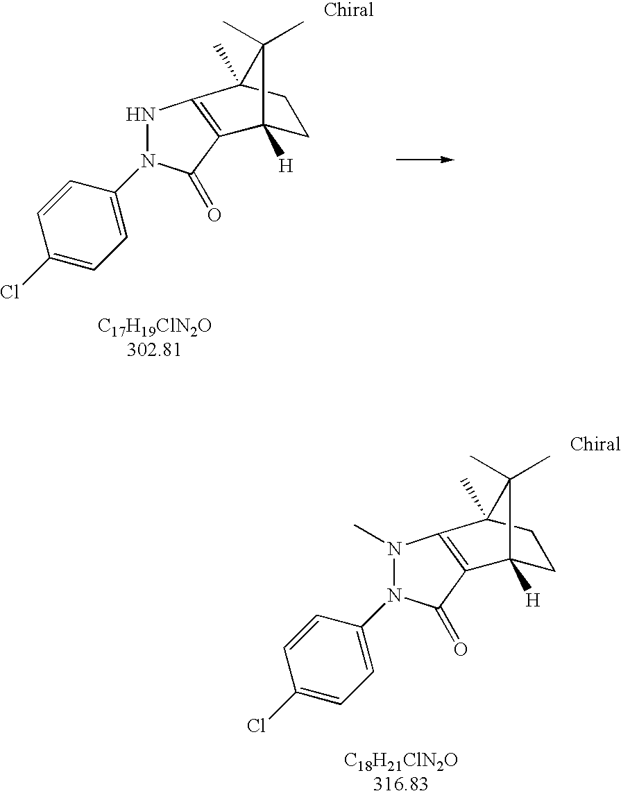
C1C2([H])C(C)(C)C(C)(C1)C1=C2C(=O)N(C2=CC=C(Cl)C=C2)N1.C1C2([H])C(C)(C)C(C)(C1)C1=C2C(=O)N(C2=CC=C(Cl)C=C2)N1C
